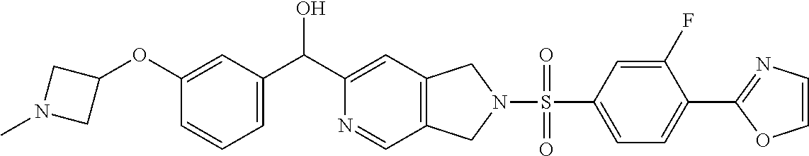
C1=C(OC2CN(C)C2)C=CC=C1C(C1=CC2=C(C=N1)CN(S(=O)(C1=CC=C(C3=NC=CO3)C(F)=C1)=O)C2)O
